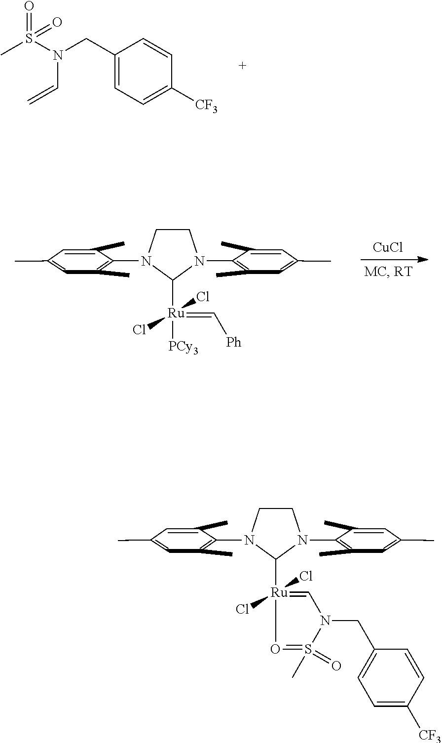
C1CN(C2=C(C)C=C(C)C=C2C)C([Ru](Cl)(Cl)(=C[Ph])[PCy3])N1C1=C(C)C=C(C)C=C1C.[CuCl].C(C1=CC=C([CF3])C=C1)N(S(C)(=O)=O)C=C.C1CN(C2=C(C)C=C(C)C=C2C)C([Ru]2(Cl)(Cl)=CN(CC3=CC=C([CF3])C=C3)S(C)(=O)=O2)N1C1=C(C)C=C(C)C=C1C
